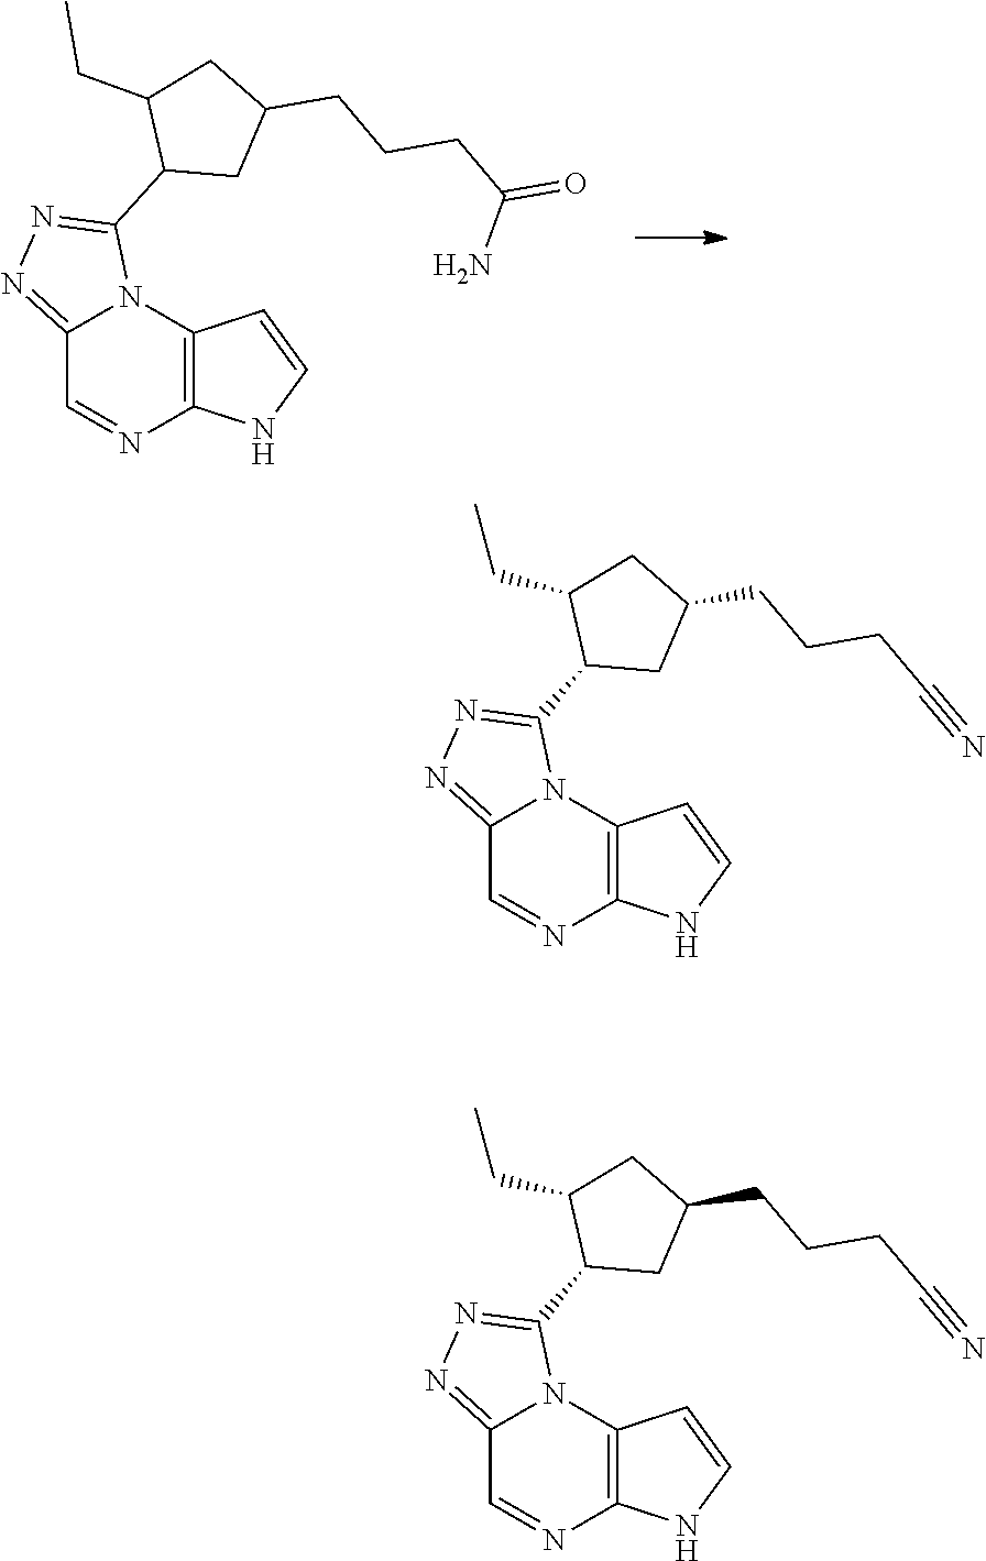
C12=NN=C(C3CC(CCCC(=O)N)CC3CC)N1C1=C(N=C2)NC=C1.C12=NN=C(C3CC(CCCC#N)CC3CC)N1C1=C(N=C2)NC=C1.C12=NN=C(C3CC(CCCC#N)CC3CC)N1C1=C(N=C2)NC=C1
